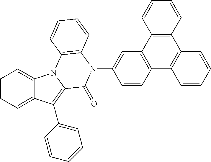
C1=CC=C2C(=C1)N1C(=C2C2=CC=CC=C2)C(=O)N(C2=CC3=C(C=C2)C2=C(C4=C3C=CC=C4)C=CC=C2)C2=C1C=CC=C2
